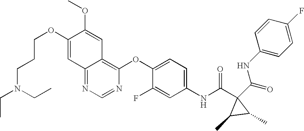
O(C1=CC2=NC=NC(OC3=CC=C(NC(C4(C(=O)NC5=CC=C(F)C=C5)C(C)C4C)=O)C=C3F)=C2C=C1OC)CCCN(CC)CC
